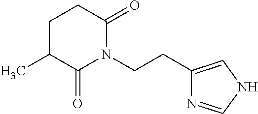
C(CN1C(=O)CCC(C)C1=O)C1=CNC=N1
